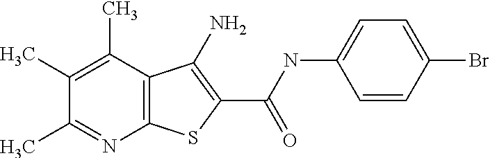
C12=C(C(C)=C(C)C(C)=N1)C(N)=C(C(NC1=CC=C(Br)C=C1)=O)S2
